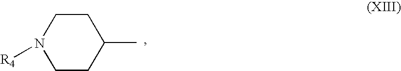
C1CC(C)CCN1[R4]
